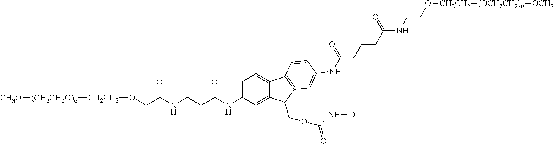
C(NC(CO[CH2CH2][(CH2CH2O)n][CH3O])=O)CC(NC1=CC=C2C(=C1)C(COC(=O)N[D])C1=C2C=CC(NC(CCCC(NCCO[CH2CH2][(OCH2CH2)n][OCH3])=O)=O)=C1)=O
